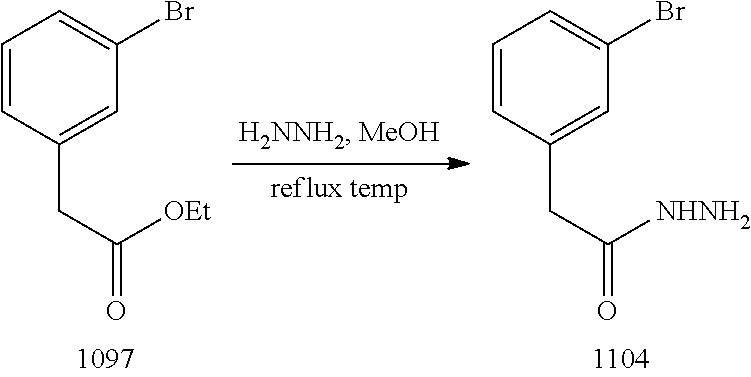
C1=CC(CC(=O)[OEt])=CC(Br)=C1.C1=CC(CC(=O)[NHNH2])=CC(Br)=C1
